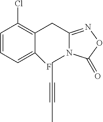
C1=CC=C(F)C(CC2=NOC(=O)N2CC#CC)=C1Cl
